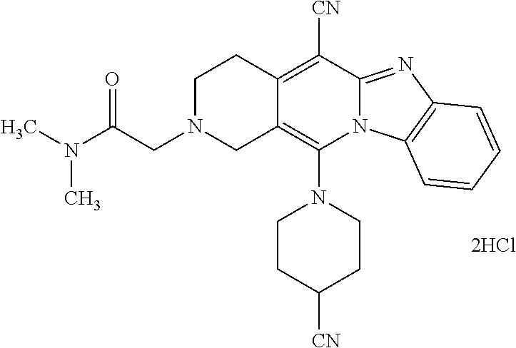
[2HCl].C1CC2=C([CN])C3=NC4=C(N3C(N3CCC([CN])CC3)=C2CN1CC(N(C)C)=O)C=CC=C4
